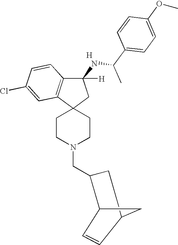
C1CN(CC2CC3CC2C=C3)CCC12CC(NC(C1=CC=C(OC)C=C1)C)([H])C1=C2C=C(Cl)C=C1.[H]
